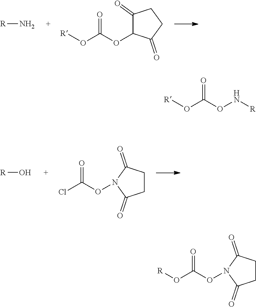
[R]N.C1(=O)C(OC(O[R])=O)C(=O)CC1.[R]O.O(C(Cl)=O)N1C(=O)CCC1=O.N(OC(O[R])=O)[R].O(C(O[R])=O)N1C(=O)CCC1=O
